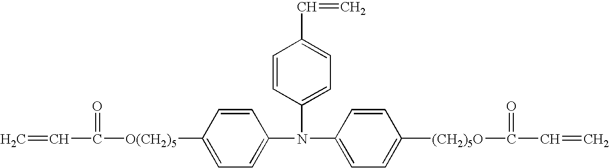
C=CC([O(CH2)5]C1=CC=C(N(C2=CC=C([(CH2)5O]C(C=C)=O)C=C2)C2=CC=C(C=C)C=C2)C=C1)=O
